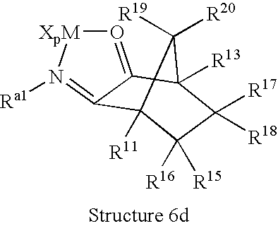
O1=C2C(=N([Ra1])[XpM]1)C1([R11])C([R16])([R15])C([R17])([R18])C2([R13])C1([R19])[R20]
